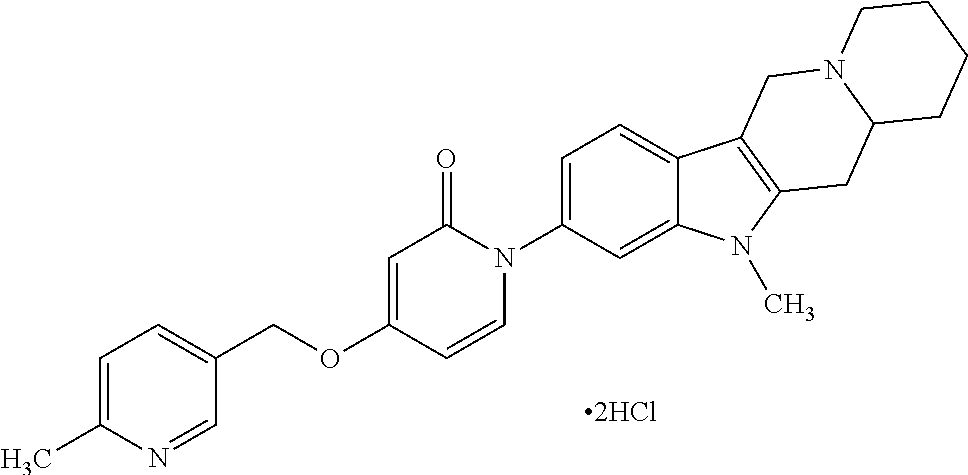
[2HCl].C1=CN(C2=CC=C3C(=C2)N(C)C2=C3CN3C(C2)CCCC3)C(=O)C=C1OCC1=CC=C(C)N=C1
